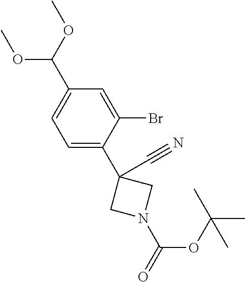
C1=C(C2(C#N)CN(C(=O)OC(C)(C)C)C2)C(Br)=CC(C(OC)OC)=C1
